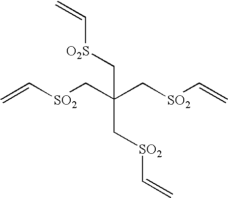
C=C[SO2]CC(C[SO2]C=C)(C[SO2]C=C)C[O2S]C=C
